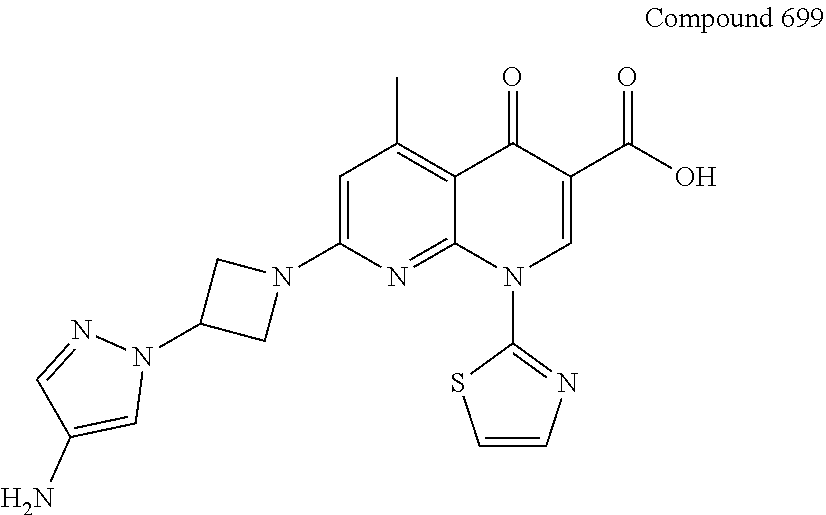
C1=C(N2CC(N3N=CC(N)=C3)C2)N=C2C(=C1C)C(=O)C(C(O)=O)=CN2C1=NC=CS1
